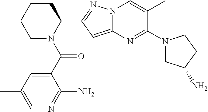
C1(C(=O)N2C(C3=NN4C(=C3)N=C(N3CC(N)CC3)C(C)=C4)CCCC2)=CC(C)=CN=C1N
